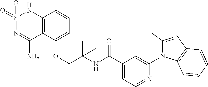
S1(=O)(=O)N=C(N)C2=C(N1)C=CC=C2OCC(C)(C)NC(C1=CC=NC(N2C(C)=NC3=C2C=CC=C3)=C1)=O
